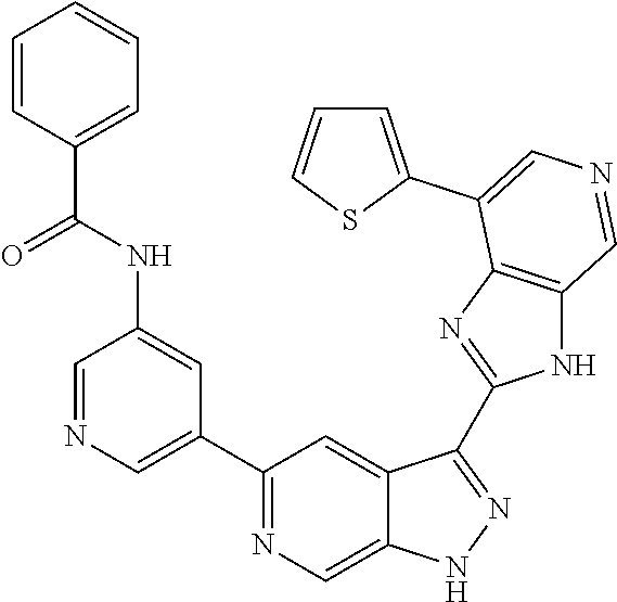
C1(C2=CN=CC(NC(=O)C3=CC=CC=C3)=C2)=NC=C2C(=C1)C(C1=NC3=C(N1)C=NC=C3C1=CC=CS1)=NN2
